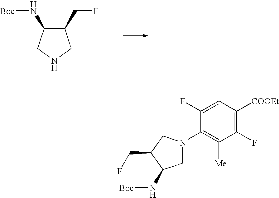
C1(CF)C(N[Boc])CNC1.C1(F)=C([COOEt])C=C(F)C(N2CC(N[Boc])C(CF)C2)=C1[Me]
